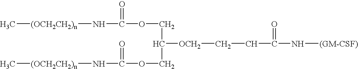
C(C(=O)N[(GM-CSF)])C[OCH2]C(COC(N[(OCH2CH2)n]C)=O)COC(=O)N[(OCH2CH2)n]C
